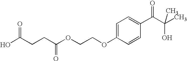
OC(CCC(OCCOC1=CC=C(C(C(C)(O)C)=O)C=C1)=O)=O
